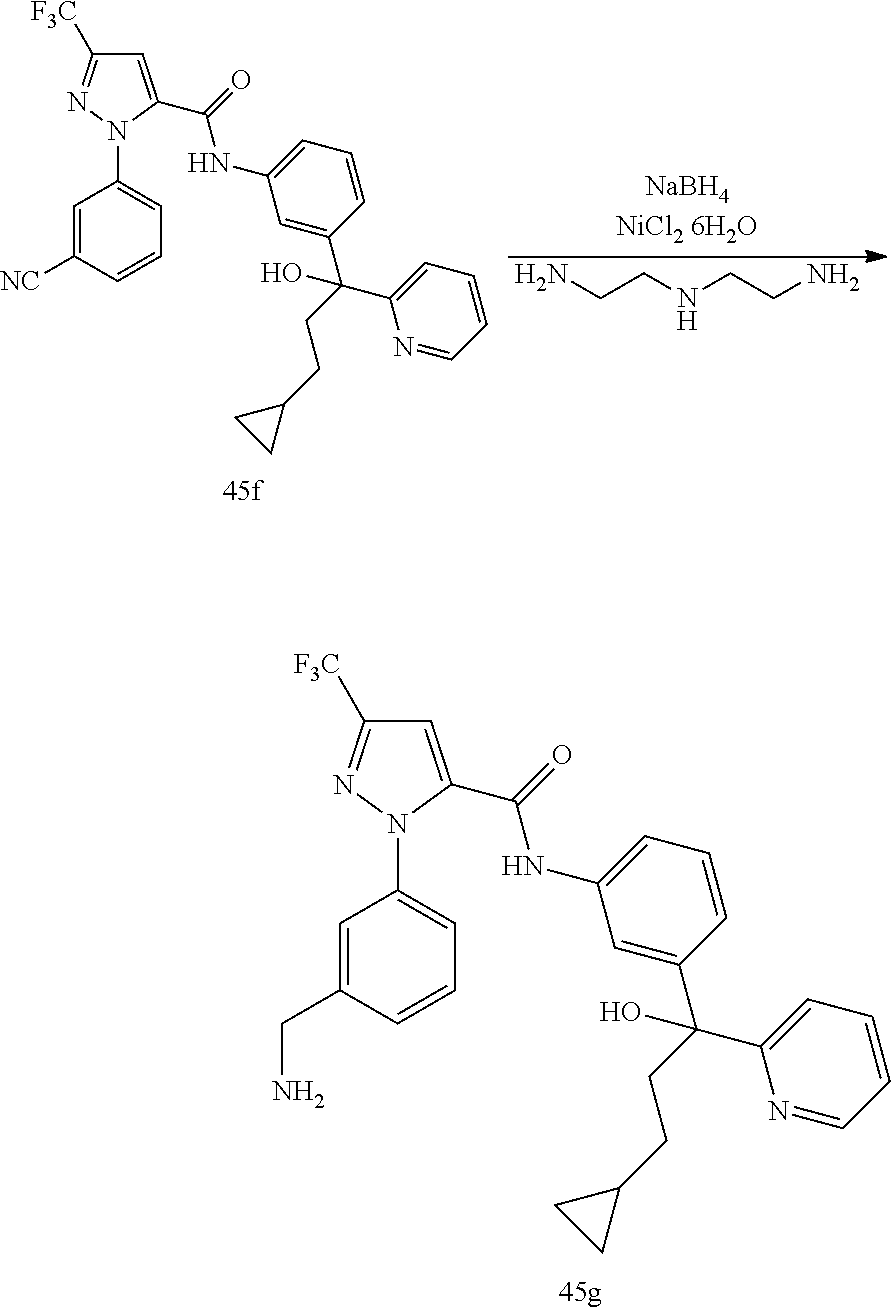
NCCNCCN.[F3C]C1=NN(C2=CC=CC([NC])=C2)C(C(=O)NC2=CC=CC(C(CCC3CC3)(C3=CC=CC=N3)O)=C2)=C1.[F3C]C1=NN(C2=CC=CC(CN)=C2)C(C(=O)NC2=CC=CC(C(CCC3CC3)(C3=CC=CC=N3)O)=C2)=C1
